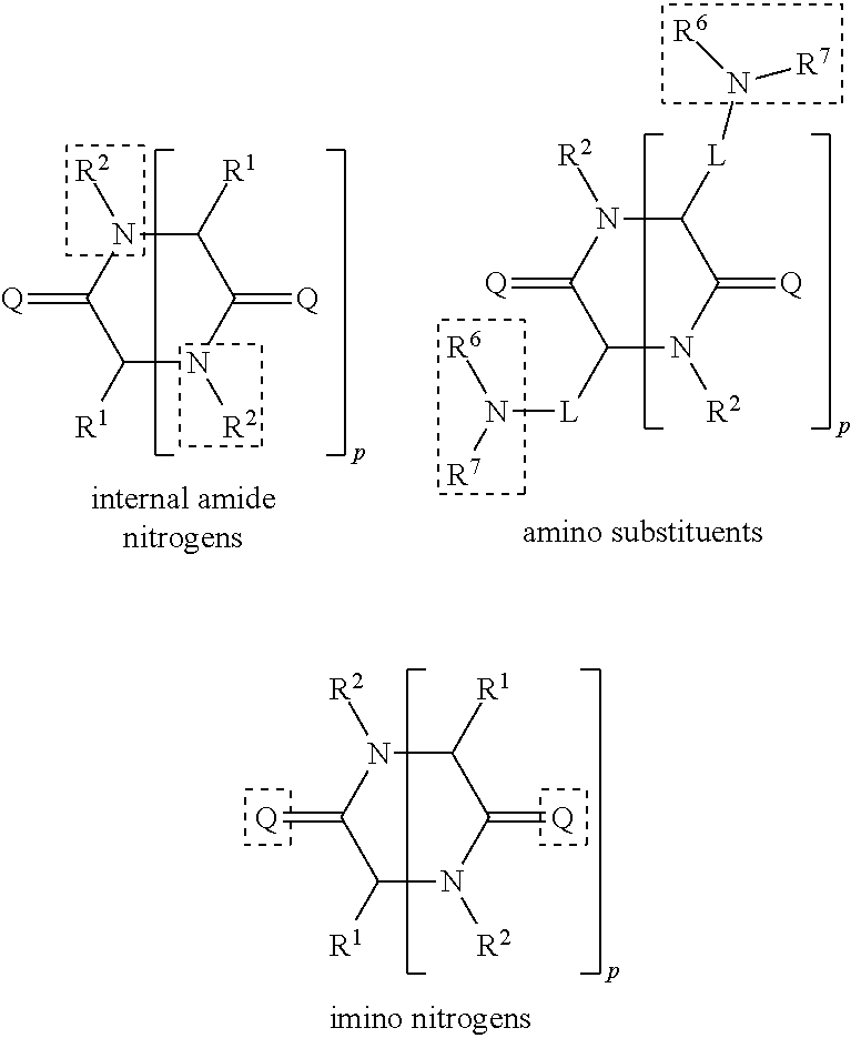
N1([R2])C(=[Q])C([R1])N([R2])C(=[Q])C1[R1].N1([R2])C(=[Q])C([L]N([R6])[R7])N([R2])C(=[Q])C1[L]N([R6])[R7].N1([R2])C(=[Q])C([R1])N([R2])C(=[Q])C1[R1]
